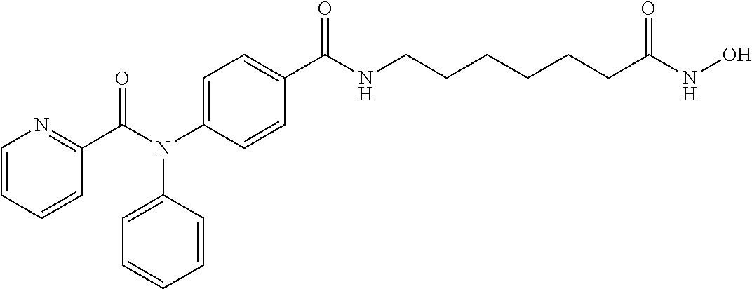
C1(C(=O)N(C2=CC=C(C(NCCCCCCC(=O)NO)=O)C=C2)C2=CC=CC=C2)=NC=CC=C1
